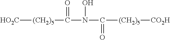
[HO2C][(CH2)5]C(N(C([(CH2)5][CO2H])=O)O)=O
